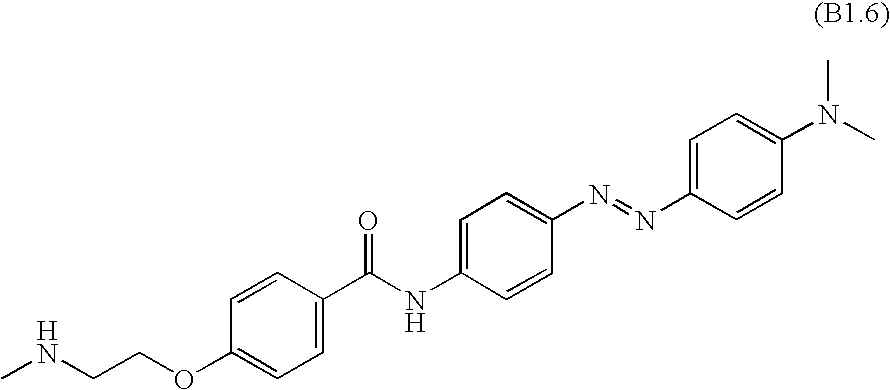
CNCCOC1=CC=C(C(NC2=CC=C(N=NC3=CC=C(N(C)C)C=C3)C=C2)=O)C=C1
